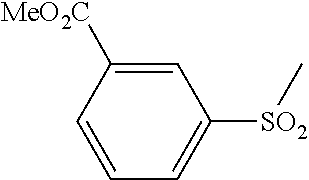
C1=CC=C([SO2]C)C=C1[MeO2C]
